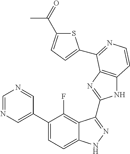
C1=C(C2=CC=C3C(=C2F)C(C2=NC4=C(N2)C=CN=C4C2=CC=C(C(C)=O)S2)=NN3)C=NC=N1
